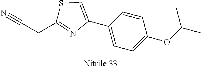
C1=C(C2=CSC(CC#N)=N2)C=CC(OC(C)C)=C1
